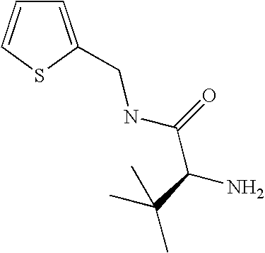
C1=C(CNC(C(C(C)(C)C)N)=O)SC=C1
